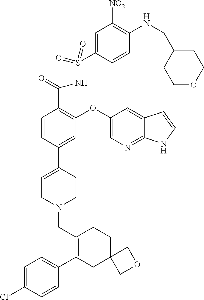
C1(C2=CC=C(Cl)C=C2)=C(CN2CCC(C3=CC(OC4=CN=C5C(=C4)C=CN5)=C(C(=O)NS(=O)(=O)C4=CC([NO2])=C(NCC5CCOCC5)C=C4)C=C3)=CC2)CCC2(C1)COC2
